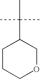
C1CCOCC1C(C)(C)C
